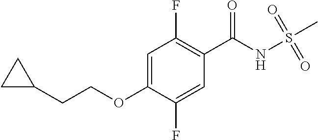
C1=C(OCCC2CC2)C(F)=CC(C(NS(C)(=O)=O)=O)=C1F
